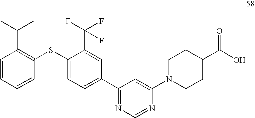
C1=CC=CC(SC2=CC=C(C3=NC=NC(N4CCC(C(O)=O)CC4)=C3)C=C2C(F)(F)F)=C1C(C)C
